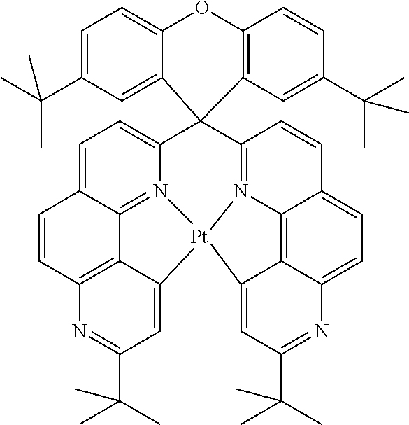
C1=C2C3=N4C(=C1)C1(C5=N6C7=C8C(=CC(C(C)(C)C)=NC8=CC=C7C=C5)[Pt]46C4=CC(C(C)(C)C)=NC(=C34)C=C2)C2=CC(C(C)(C)C)=CC=C2OC2=C1C=C(C(C)(C)C)C=C2
